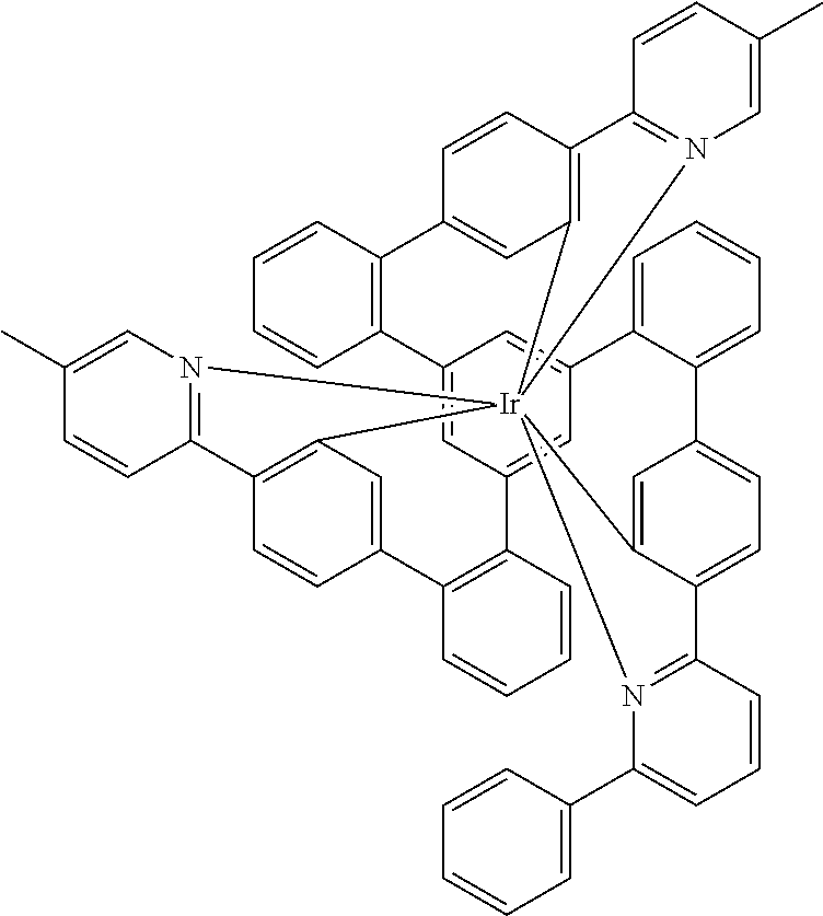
C12=CC3=CC(=C1)C1=CC=CC=C1C1=CC=C4C(=C1)[Ir]15(C6=C(C=CC(=C6)C6=C3C=CC=C6)C3=N1C=C(C)C=C3)(C1=C(C=CC(=C1)C1=C2C=CC=C1)C1=N5C=C(C)C=C1)N1=C4C=CC=C1C1=CC=CC=C1
